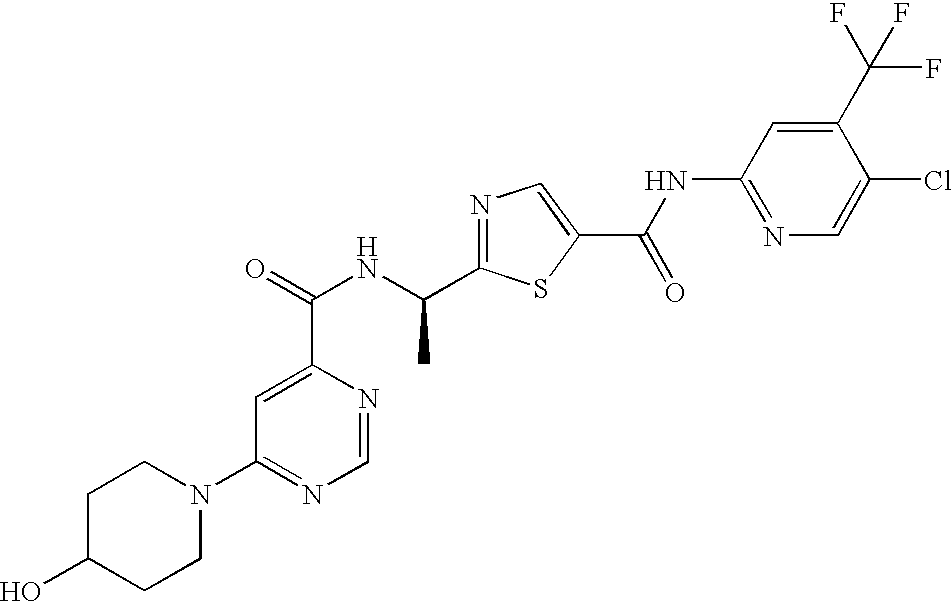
N1=C(C(NC(=O)C2=CC(N3CCC(O)CC3)=NC=N2)C)SC(C(NC2=NC=C(Cl)C(C(F)(F)F)=C2)=O)=C1
